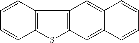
C1=CC2=C(C=C1)SC1=C2C=C2C(=C1)C=CC=C2
